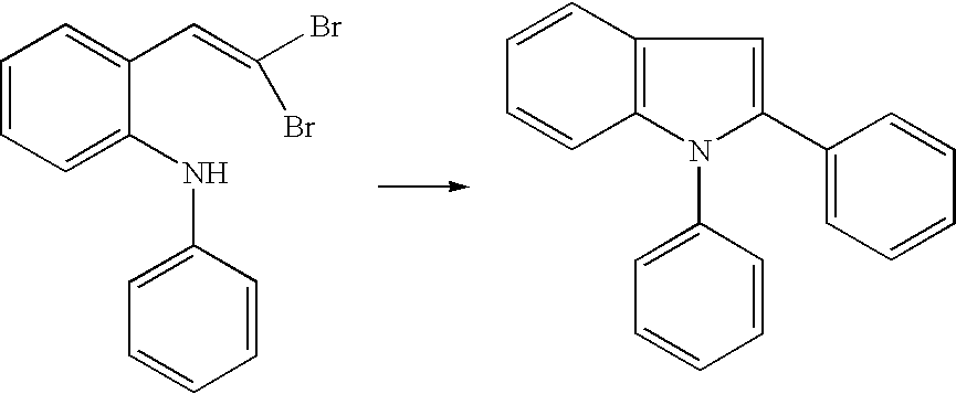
C1=CC=C(NC2=CC=CC=C2)C(C=C(Br)Br)=C1.C1=CC2=C(C=C1)N(C1=CC=CC=C1)C(C1=CC=CC=C1)=C2
